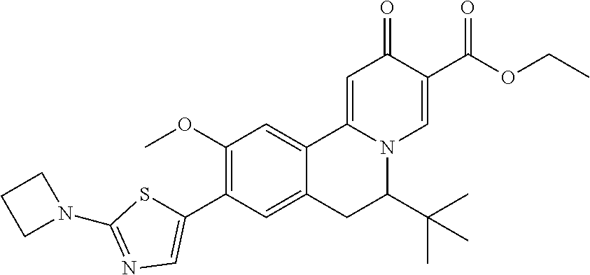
C1(OC)=C(C2=CN=C(N3CCC3)S2)C=C2C(=C1)C1=CC(=O)C(C(=O)OCC)=CN1C(C(C)(C)C)C2
